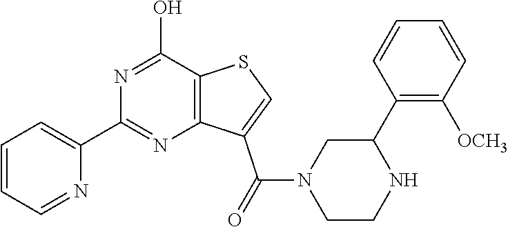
C1=CC=NC(C2=NC3=C(C(O)=N2)SC=C3C(N2CCNC(C3=C([OCH3])C=CC=C3)C2)=O)=C1
